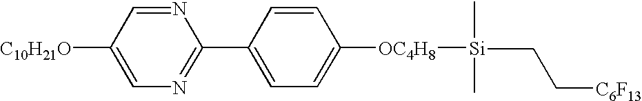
CCC[C6F13].[C10H21O]C1=CN=C(C2=CC=C([OC4H8][Si](C)C)C=C2)N=C1
